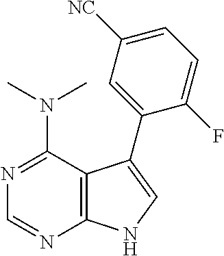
C12=C(C(N(C)C)=NC=N1)C(C1=CC([NC])=CC=C1F)=CN2
